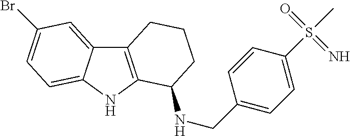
C12=C(NC3=CC=C(Br)C=C13)C(NCC1=CC=C(S(C)(=O)=N)C=C1)CCC2
